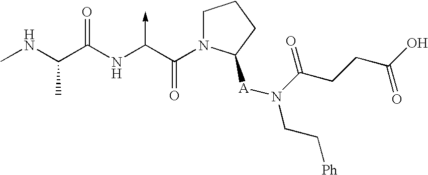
C(NC)(C(NC(C(N1CCCC1[A]N(CC[Ph])C(CCC(O)=O)=O)=O)->C)=O)C
